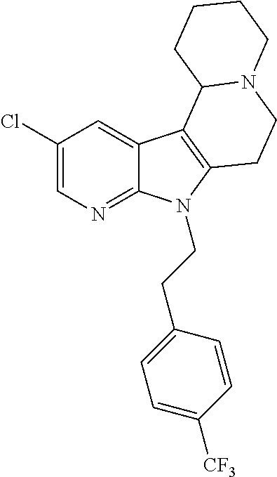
C1(Cl)=CN=C2C(=C1)C1=C(N2CCC2=CC=C([CF3])C=C2)CCN2C1CCCC2
